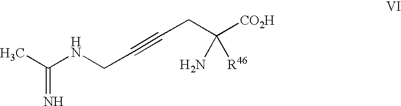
C(NCC#CCC([CO2H])(N)[R46])(C)=N
